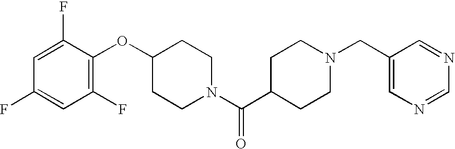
C1(OC2=C(F)C=C(F)C=C2F)CCN(C(C2CCN(CC3=CN=CN=C3)CC2)=O)CC1
